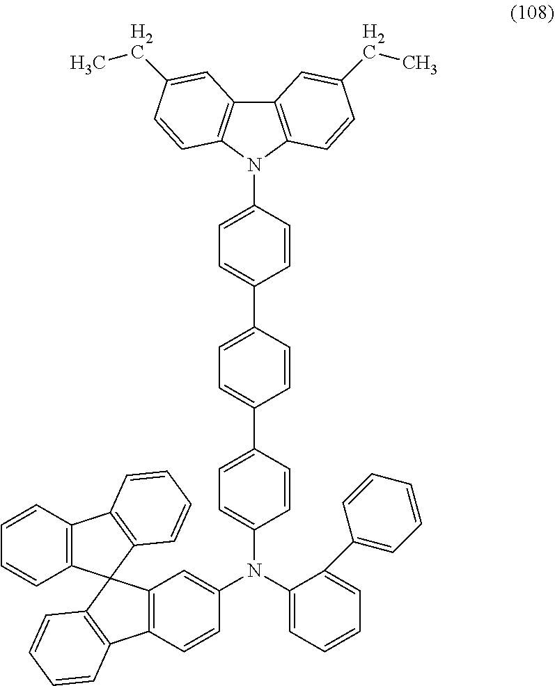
C1=C(C2=CC=C(C3=CC=C(N4C5=C(C6=C4C=CC(CC)=C6)C=C(CC)C=C5)C=C3)C=C2)C=CC(N(C2=CC=CC=C2C2=CC=CC=C2)C2=CC3=C(C=C2)C2=C(C=CC=C2)C32C3=C(C=CC=C3)C3=C2C=CC=C3)=C1
